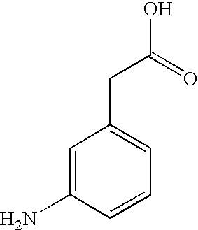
C1=C(N)C=CC=C1CC(O)=O
